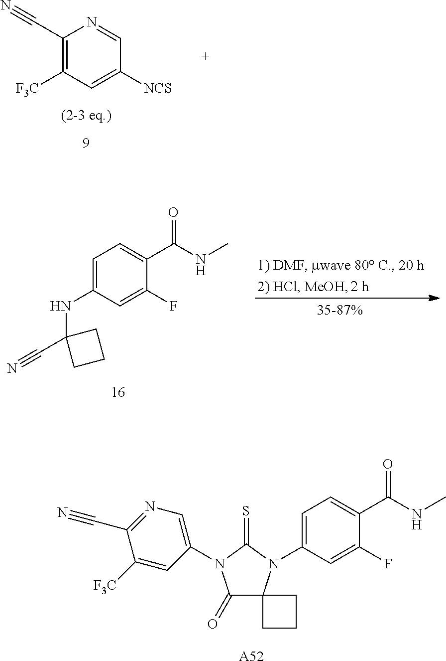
C1=C(N2C3(C(=O)N(C4=CN=C(C#N)C([F3C])=C4)C2=S)CCC3)C=C(F)C(C(NC)=O)=C1.[A52].[F3C]C1=C(C#N)N=CC([NCS])=C1.C1=C(NC2(C#N)CCC2)C=C(F)C(C(NC)=O)=C1
